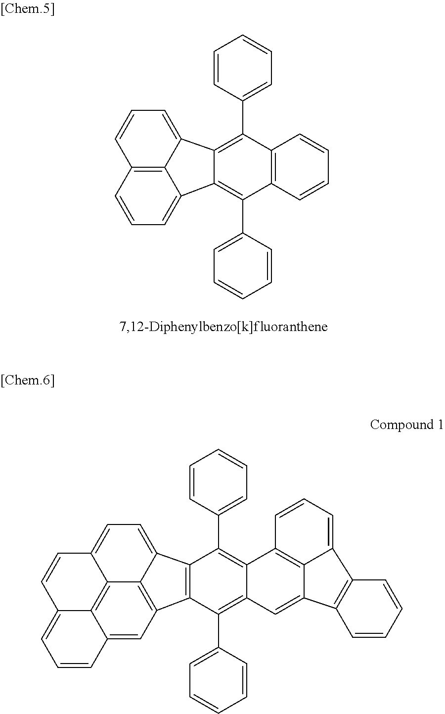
C1=CC(C2=C3C(=C(C4=CC=CC=C4)C4=C2C=CC=C4)C2=CC=CC4=C2C3=CC=C4)=CC=C1.C1=CC(C2=C3C(=C(C4=CC=CC=C4)C4=C2C2=CC=C5C6=C7C(=CC4=C62)C=CC=C7C=C5)C=C2C4=C3C=CC=C4C3=C2C=CC=C3)=CC=C1
